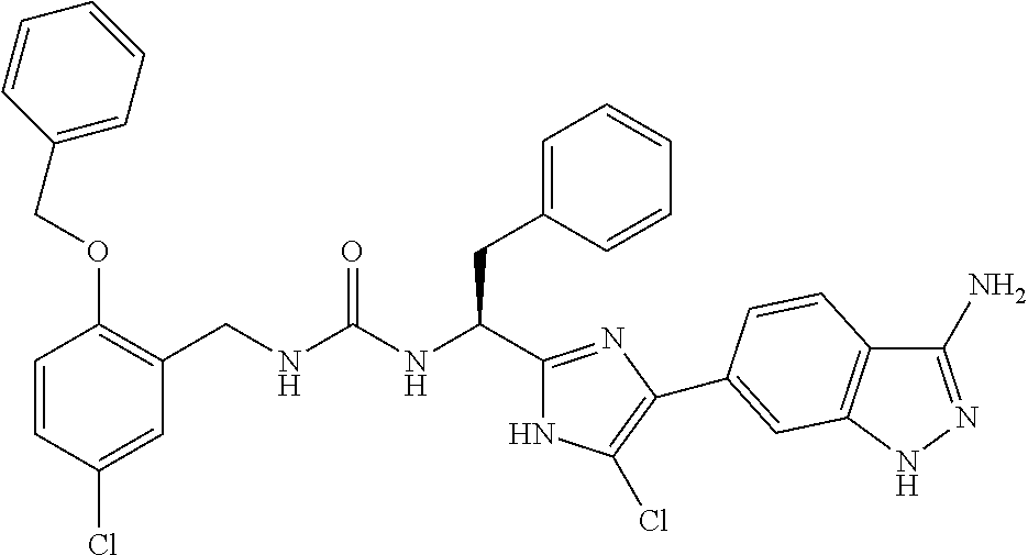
C(NC(CC1=CC=CC=C1)C1=NC(C2=CC3=C(C(N)=NN3)C=C2)=C(Cl)N1)(=O)NCC1=C(OCC2=CC=CC=C2)C=CC(Cl)=C1
